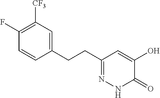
C1(F)=C([CF3])C=C(CCC2=NNC(=O)C(O)=C2)C=C1
